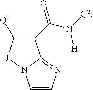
C1(C(N([Q2])[H])=O)C([Q1])[J]N2C1=NC=C2
